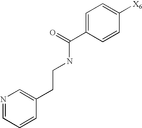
N1=CC=CC(CCNC(C2=CC=C([X6])C=C2)=O)=C1
